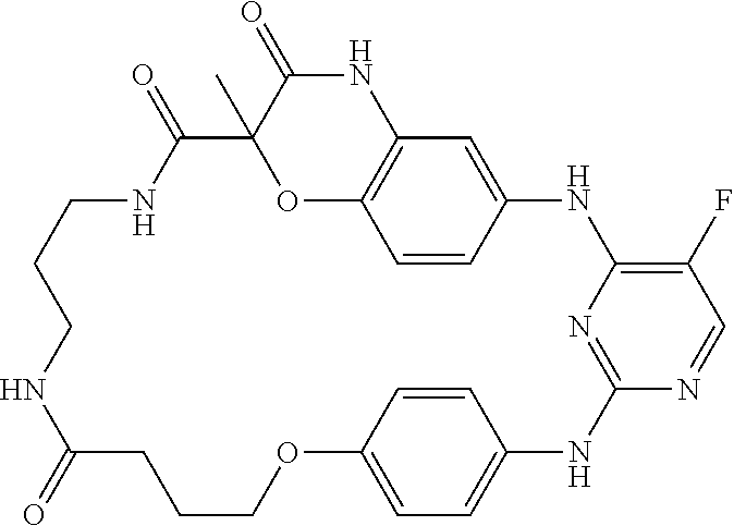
C1CCNC(=O)CCCOC2=CC=C(NC3=NC(=C(F)C=N3)NC3=CC4=C(OC(C)(C(=O)N1)C(=O)N4)C=C3)C=C2
